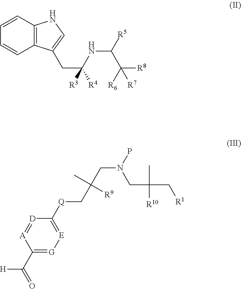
C12=C(C=CC=C1)NC=C2CC([R4])(NC([R5])C([R6])([R8])[R7])[R3].C1(C(=O)[H])=[G][E]=C([Q]CC(CN(P)CC(C[R1])(C)[R10])(C)[R9])[D]=[A]1
